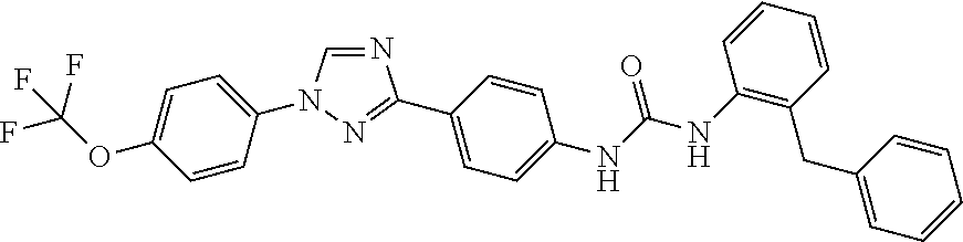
N1=CN(C2=CC=C(OC(F)(F)F)C=C2)N=C1C1=CC=C(NC(NC2=C(CC3=CC=CC=C3)C=CC=C2)=O)C=C1
